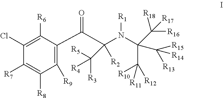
C1(Cl)=C([R6])C(C(C(N(C(C([R18])([R16])[R17])(C([R12])([R10])[R11])C([R14])([R15])[R13])[R1])([R2])C([R5])([R3])[R4])=O)=C([R9])C([R8])=C1[R7]
